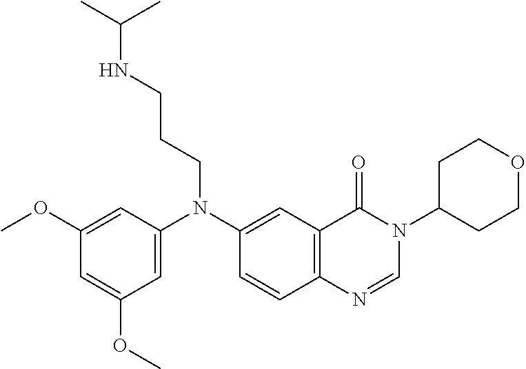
C1(OC)=CC(N(C2=CC3=C(C=C2)N=CN(C2CCOCC2)C3=O)CCCNC(C)C)=CC(OC)=C1
